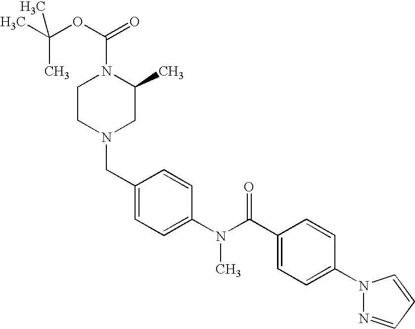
CC(OC(=O)N1CCN(CC2=CC=C(N(C(C3=CC=C(N4N=CC=C4)C=C3)=O)C)C=C2)CC1C)(C)C
